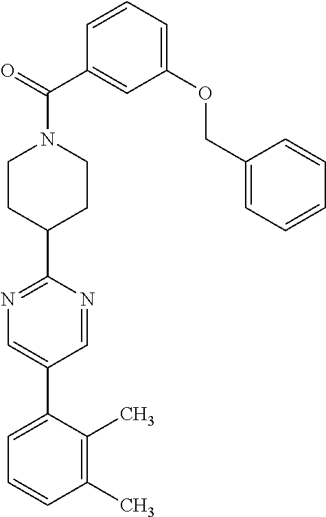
C1(C)=C(C)C(C2=CN=C(C3CCN(C(C4=CC(OCC5=CC=CC=C5)=CC=C4)=O)CC3)N=C2)=CC=C1
